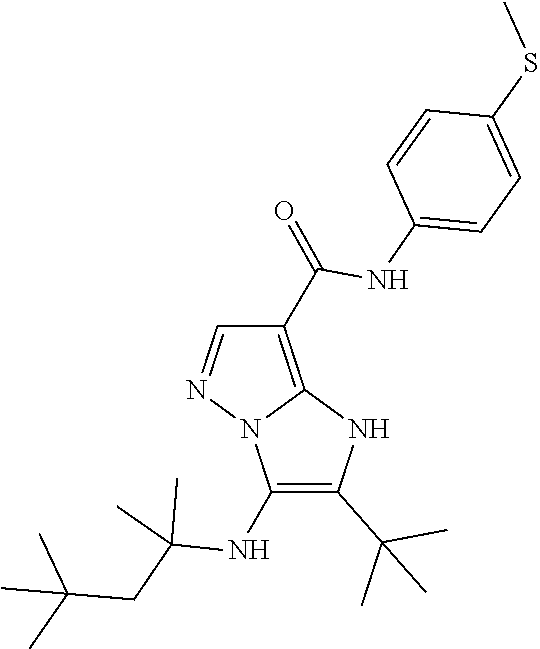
CC(C)(CC(C)(C)NC1=C(C(C)(C)C)NC2=C(C(NC3=CC=C(SC)C=C3)=O)C=NN21)C
